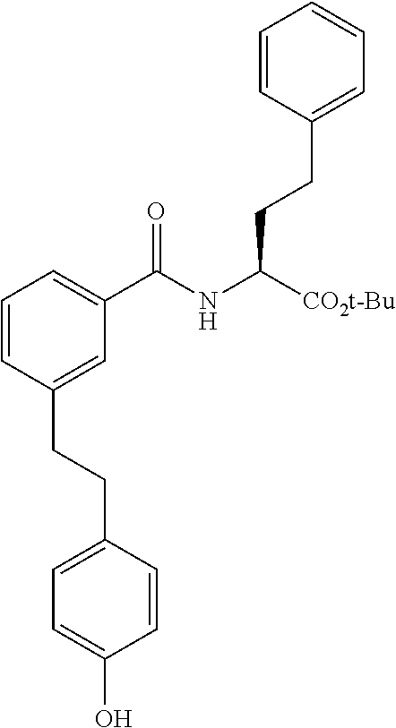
C1=CC(CCC2=CC=C(O)C=C2)=CC(C(NC([CO2t-Bu])CCC2=CC=CC=C2)=O)=C1
